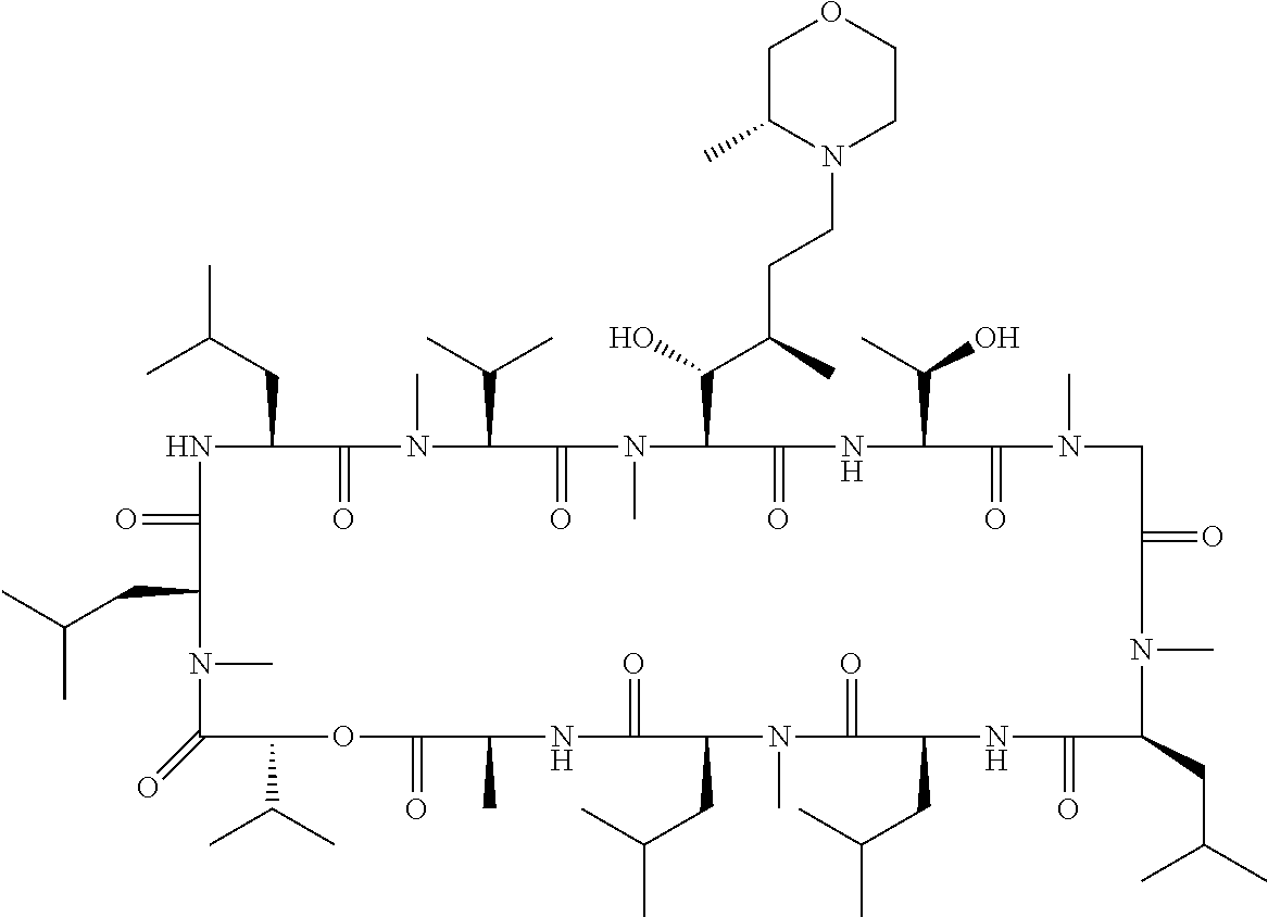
N1C(=O)C(CC(C)C)N(C)C(=O)C(C(C)C)OC(=O)C(C)NC(=O)C(CC(C)C)N(C)C(=O)C(CC(C)C)NC(=O)C(CC(C)C)N(C)C(=O)CN(C)C(=O)C(C(C)O)NC(=O)C(C(O)C(CCN2CCOCC2C)C)N(C)C(=O)C(C(C)C)N(C)C(=O)C1CC(C)C
